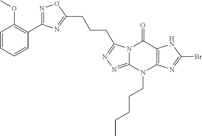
C1=CC=CC(C2=NOC(CCCC3=NN=C4N3C(=O)C3=C(N4CCCCC)N=C(Br)N3)=N2)=C1OC
